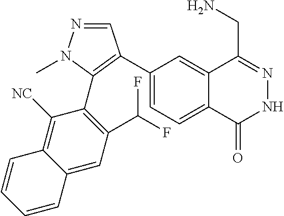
C1(C2=C(C3=C(C(F)F)C=C4C(=C3[NC])C=CC=C4)N(C)N=C2)=CC=C2C(=C1)C(CN)=NNC2=O
